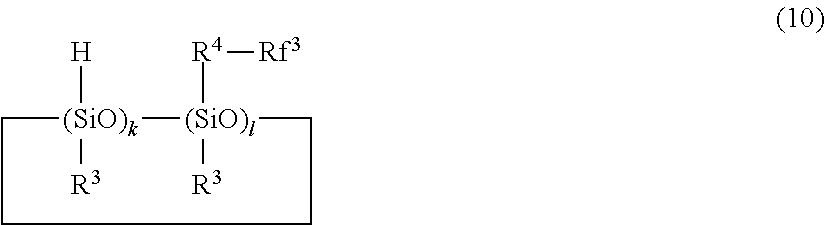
C1[(SiO)k]([R3])([H])[(SiO)l]([R3])([R4][Rf3])CCC1
